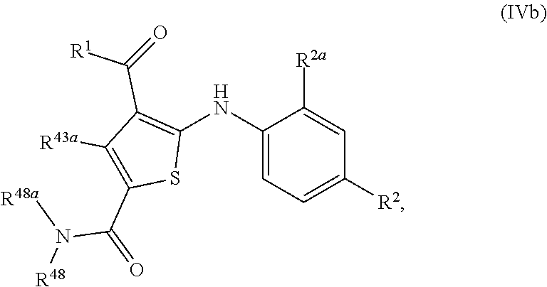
C1(NC2=C(C(=O)[R1])C([R43a])=C(C(=O)N([R48a])[R48])S2)=CC=C([R2])C=C1[R2a]
